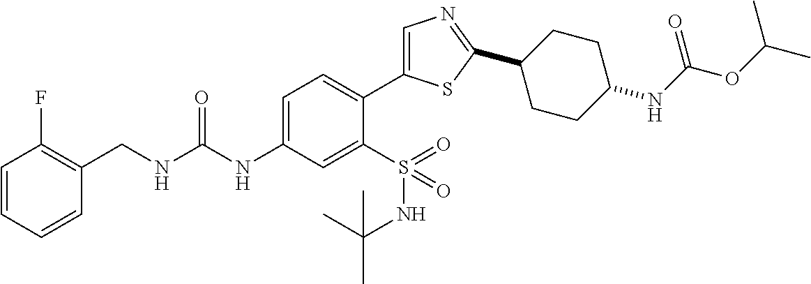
C1(CNC(NC2=CC=C(C3=CN=C(C4CCC(NC(OC(C)C)=O)CC4)S3)C(S(NC(C)(C)C)(=O)=O)=C2)=O)=C(F)C=CC=C1
